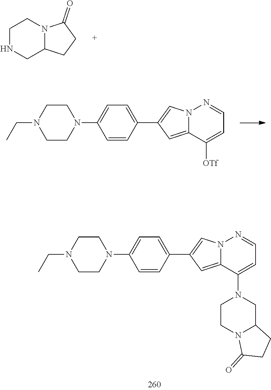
C1NCC2N(C1)C(=O)CC2.C1CN(C2=CC=C(C3=CN4C(=C3)C([OTf])=CC=N4)C=C2)CCN1CC.C1CN(C2=CC=C(C3=CN4C(=C3)C(N3CC5N(CC3)C(=O)CC5)=CC=N4)C=C2)CCN1CC
